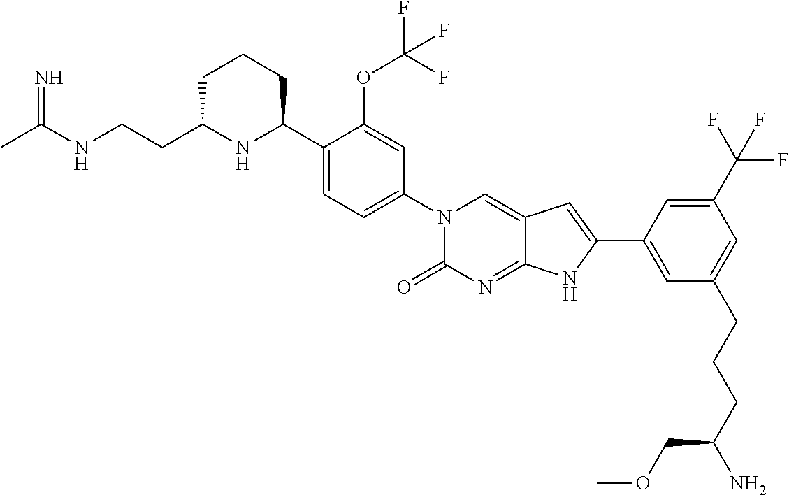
CC(NCCC1NC(C2=CC=C(N3C(=O)N=C4C(=C3)C=C(C3=CC(CCCC(N)COC)=CC(C(F)(F)F)=C3)N4)C=C2OC(F)(F)F)CCC1)=N
